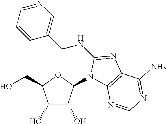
N1(C2C(O)C(O)C(CO)O2)C2=C(N=C1NCC1=CN=CC=C1)C(N)=NC=N2
